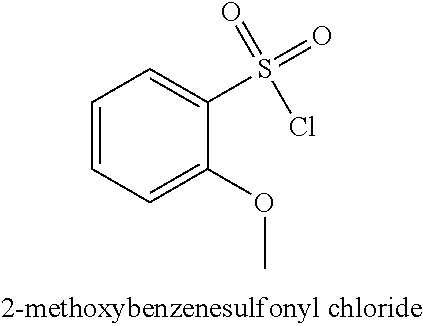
C1=CC=C(OC)C(S(=O)(=O)Cl)=C1
